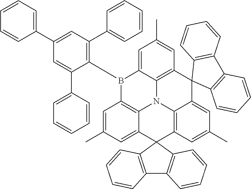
C1(C2=CC(C3=CC=CC=C3)=C(B3C4=C5N6C7=C(C=C(C)C=C37)C3(C7=CC(C)=CC(=C67)C6(C5=CC(C)=C4)C4=C(C5=C6C=CC=C5)C=CC=C4)C4=C(C5=C3C=CC=C5)C=CC=C4)C(C3=CC=CC=C3)=C2)=CC=CC=C1
